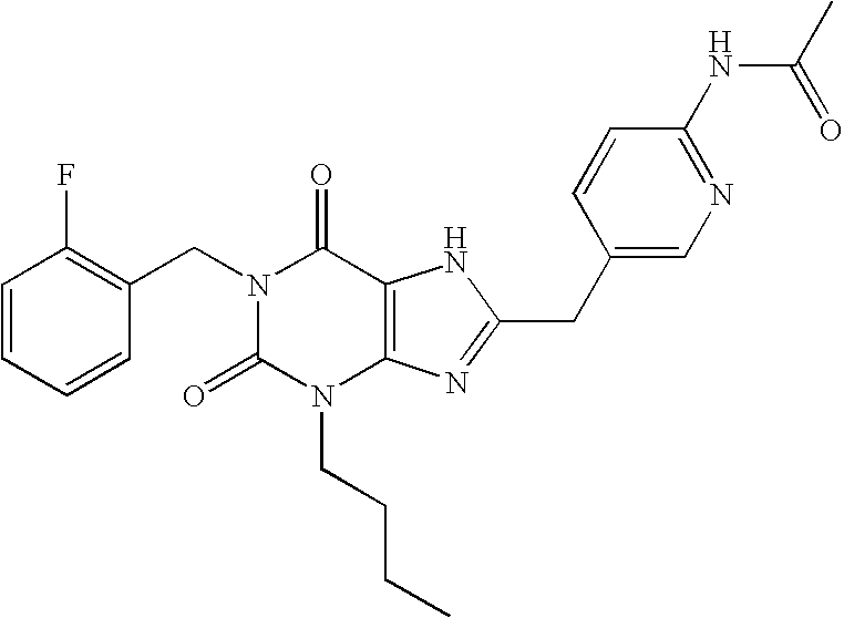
C1=CC=CC(CN2C(=O)N(CCCC)C3=C(C2=O)NC(CC2=CN=C(NC(C)=O)C=C2)=N3)=C1F
